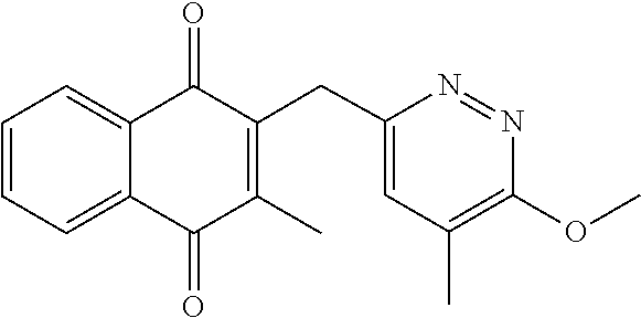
C1=CC=C2C(=O)C(CC3=CC(C)=C(OC)N=N3)=C(C)C(=O)C2=C1
